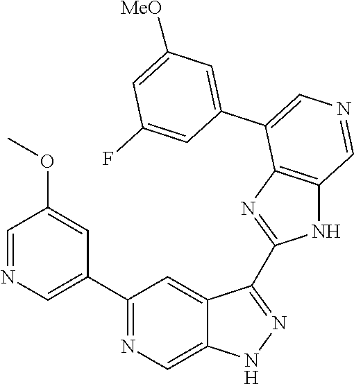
C1(C2=CN=CC(OC)=C2)=NC=C2C(=C1)C(C1=NC3=C(N1)C=NC=C3C1=CC([MeO])=CC(F)=C1)=NN2
